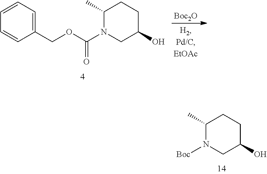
N1([Boc])CC(O)CCC1C.C1=CC=C(COC(N2CC(O)CCC2C)=O)C=C1.[Boc2O]
